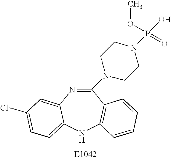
C1(N2CCN(P(O)(=O)OC)CC2)=NC2=CC(Cl)=CC=C2NC2=C1C=CC=C2
